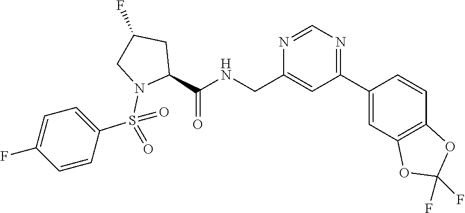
N1=CN=C(C2=CC3=C(C=C2)OC(F)(F)O3)C=C1CNC(C1N(S(C2=CC=C(F)C=C2)(=O)=O)CC(F)C1)=O
